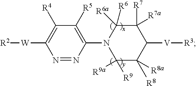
N1=NC(N2C([R9a])([R9])C([R8])([R8a])C([V][R3])C([R7])([R7a])C2([R6])[R6a])=C([R5])C([R4])=C1[W][R2]
